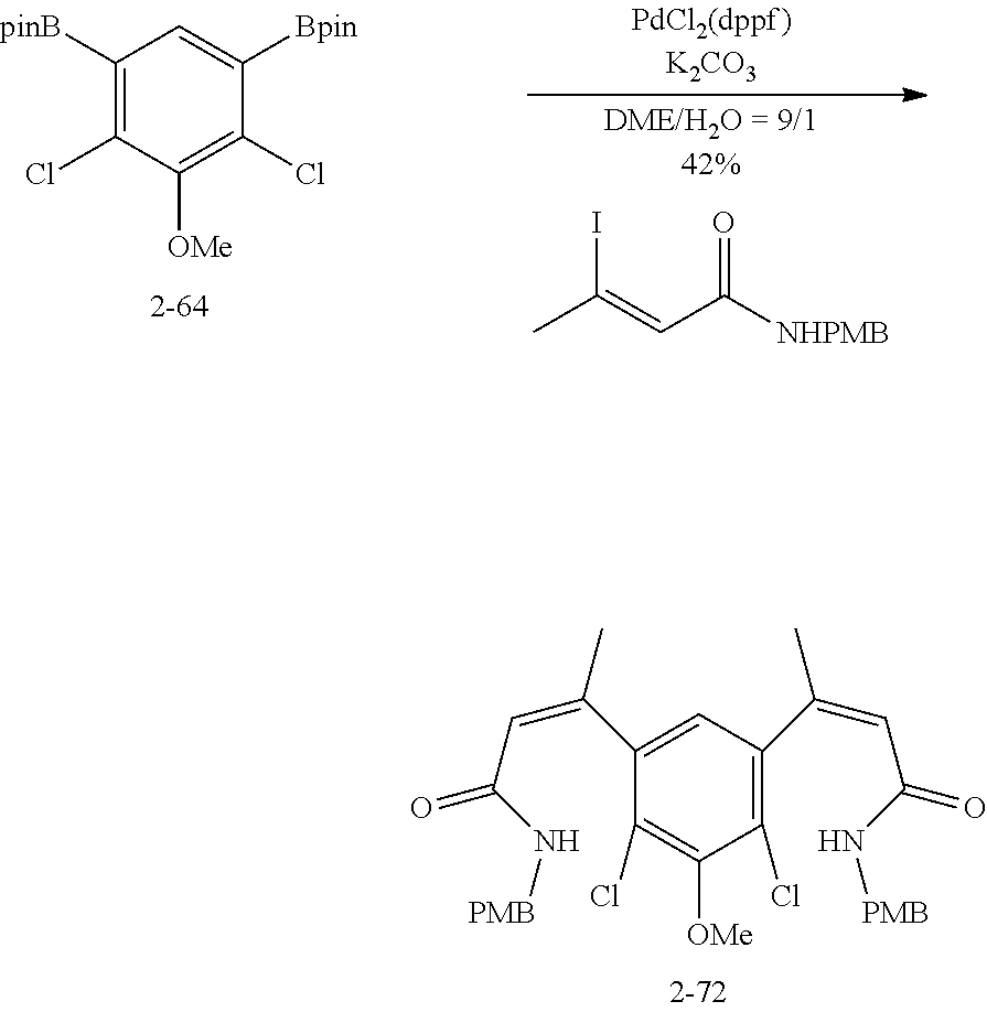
C1(C(=CC(=O)N[PMB])C)=CC(C(=CC(=O)N[PMB])C)=C(Cl)C([OMe])=C1Cl.C1([pinB])=C(Cl)C([OMe])=C(Cl)C([Bpin])=C1.CC(=CC(=O)[NHPMB])I
